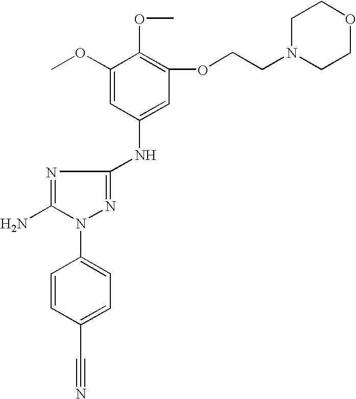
C1(OC)=CC(NC2=NN(C3=CC=C(C#N)C=C3)C(N)=N2)=CC(OCCN2CCOCC2)=C1OC
